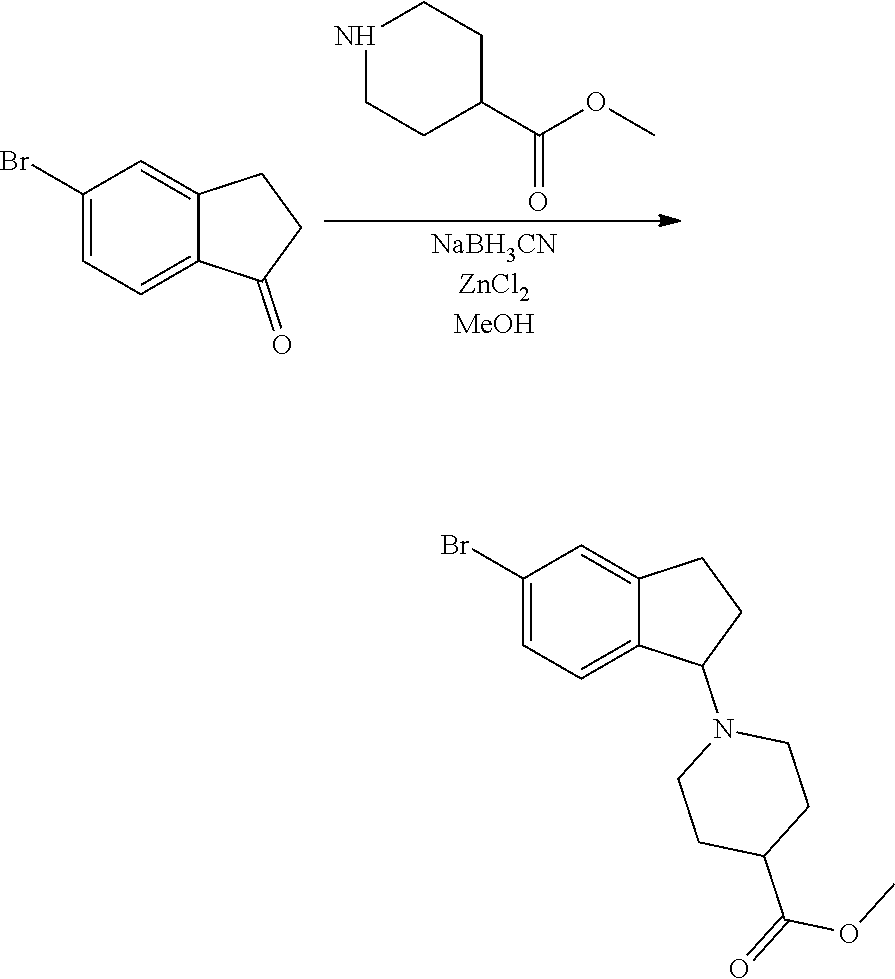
C1(Br)=CC=C2C(=C1)CCC2N1CCC(C(=O)OC)CC1.C1(Br)=CC=C2C(=C1)CCC2=O.N1CCC(C(OC)=O)CC1
